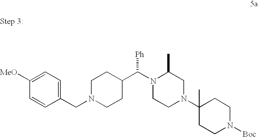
N1(CC2=CC=C([MeO])C=C2)CCC(C(N2CCN(C3(C)CCN([Boc])CC3)CC2C)[Ph])CC1
